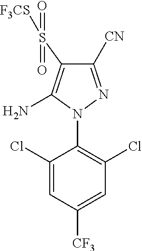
C1(Cl)=CC([CF3])=CC(Cl)=C1N1N=C([CN])C(S([F3CS])(=O)=O)=C1N
